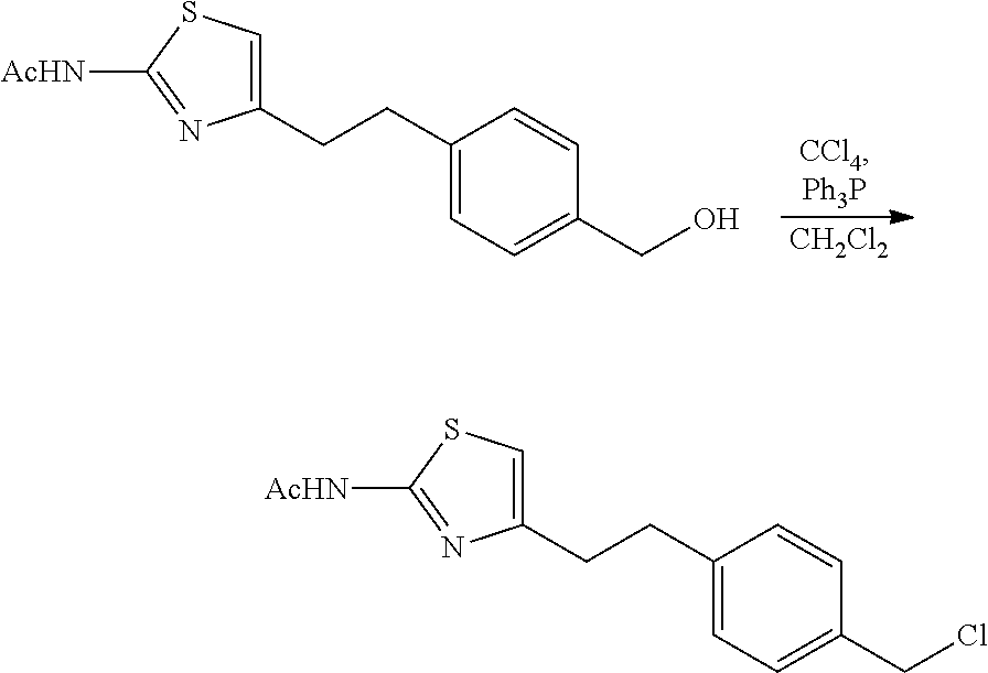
C1(CCC2=CC=C(CO)C=C2)=CSC([AcHN])=N1.[CH2Cl2].C1(CCC2=CC=C(CCl)C=C2)=CSC([AcHN])=N1
